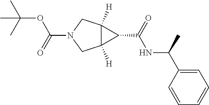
C1=CC=CC=C1C(C)NC(C1C2([H])C1([H])CN(C(=O)OC(C)(C)C)C2)=O
